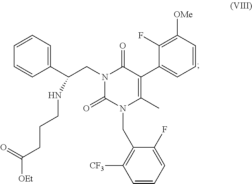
C1(F)=C([OMe])C=CC=C1C1=C(C)N(CC2=C([CF3])C=CC=C2F)C(=O)N(CC(C2=CC=CC=C2)NCCCC([OEt])=O)C1=O
